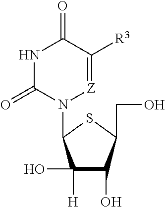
N1C(=O)N(C2C(O)([H])C(O)C(CO)S2)[Z]=C([R3])C1=O
